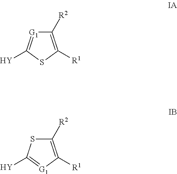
C1([R2])=C([R1])SC([Y])=[G1]1.C1([R2])=C([R1])[G1]=C([Y])S1
